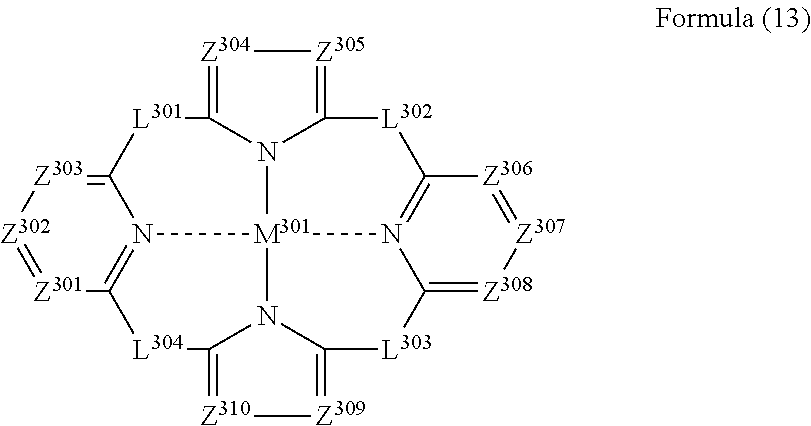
[Z303]1=C2N3=C([Z301]=[Z302]1)[L304]C1=[Z310][Z309]=C4N1[M301]31N3=C([Z306]=[Z307][Z308]=C3[L303]4)[L302]C3=[Z305][Z304]=C(N31)[L301]2
